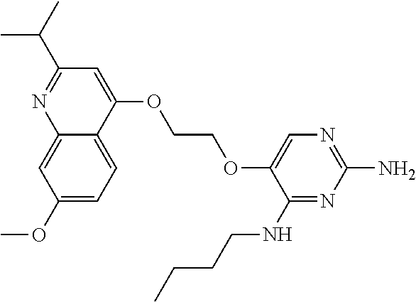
C1(OC)=CC=C2C(=C1)N=C(C(C)C)C=C2OCCOC1=CN=C(N)N=C1NCCCC
